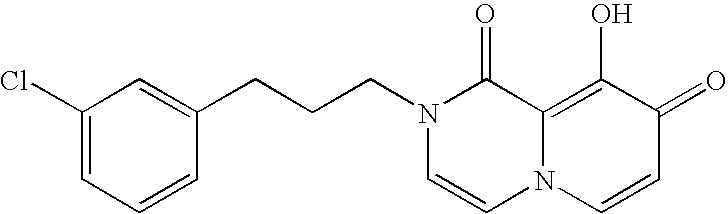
C1(CCCN2C=CN3C(=C(O)C(=O)C=C3)C2=O)=CC(Cl)=CC=C1
